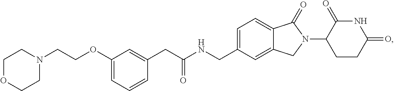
C(NCC1=CC=C2C(=C1)CN(C1CCC(=O)NC1=O)C2=O)(CC1=CC(OCCN2CCOCC2)=CC=C1)=O
